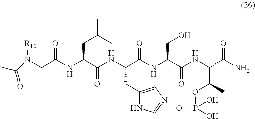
C(NC(C(=O)NC(C(NC(C(NC(C(N)=O)C(C)OP(=O)(O)O)=O)CO)=O)CC1=CN=CN1)CC(C)C)(=O)CN([R10])C(=O)C
